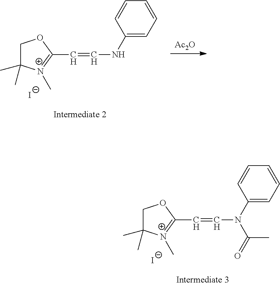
C1C(C)(C)[N+](C)=C(C=CN(C2=CC=CC=C2)C(=O)C)O1.[I-].C1C(C)(C)[N+](C)=C(C=CNC2=CC=CC=C2)O1.[I-].[Ac2O]
